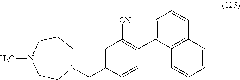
CN1CCN(CC2=CC([CN])=C(C3=CC=CC4=C3C=CC=C4)C=C2)CCC1
